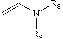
C=CN([R8])[R9]
